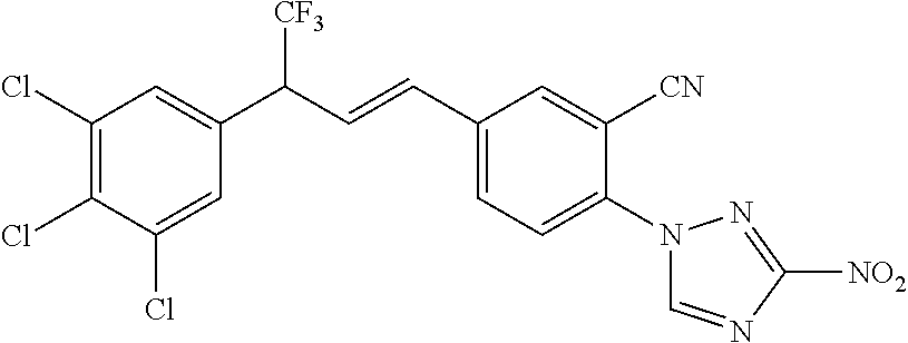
C1(Cl)=CC(C(C=CC2=CC=C(N3C=NC([NO2])=N3)C([CN])=C2)[CF3])=CC(Cl)=C1Cl
